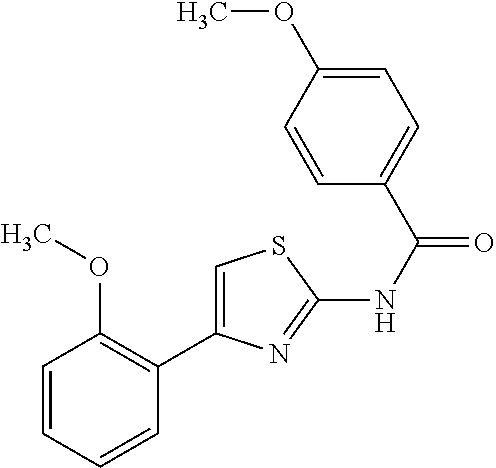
C1=CC=CC(C2=CSC(NC(=O)C3=CC=C(OC)C=C3)=N2)=C1OC
